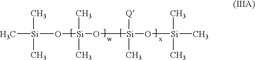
C[Si](C)(C)O[Si](O[Si](O[Si](C)(C)C)([Q])C)(C)C
